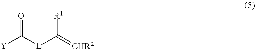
C([L]C(=[CHR2])[R1])(=O)[Y]
